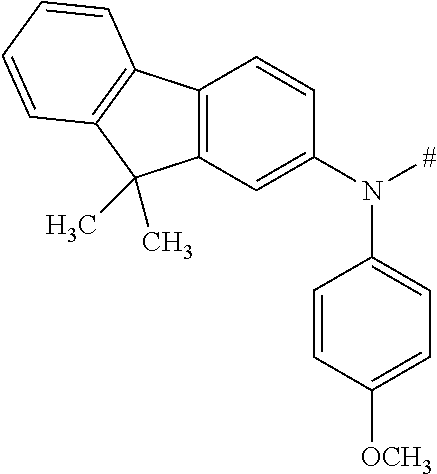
C12=C(C=C(N([#])C3=CC=C([OCH3])C=C3)C=C1)C(C)(C)C1=C2C=CC=C1
